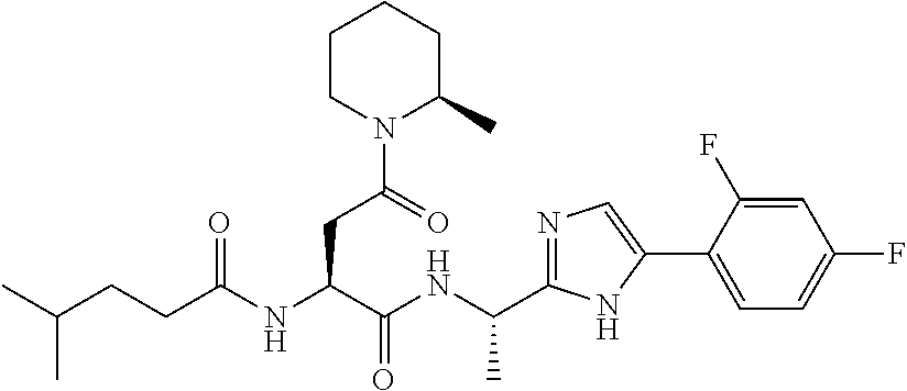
C(CCC(NC(C(NC(C)C1=NC=C(C2=CC=C(F)C=C2F)N1)=O)CC(N1C(C)CCCC1)=O)=O)(C)C
